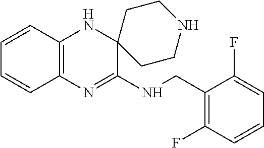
C12=C(N=C(NCC3=C(F)C=CC=C3F)C3(N1)CCNCC3)C=CC=C2
